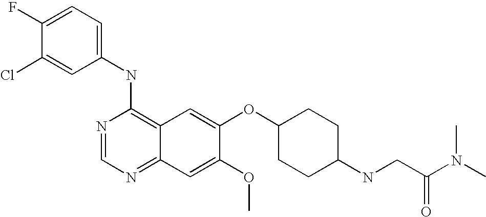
C1=C(Cl)C(F)=CC=C1NC1=C2C(=NC=N1)C=C(OC)C(OC1CCC(NCC(N(C)C)=O)CC1)=C2
